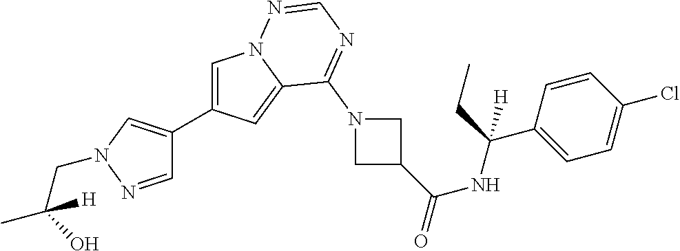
C1=C(C2=CN(CC(C)(O)[H])N=C2)C=C2N1N=CN=C2N1CC(C(NC(C2=CC=C(Cl)C=C2)(CC)[H])=O)C1
